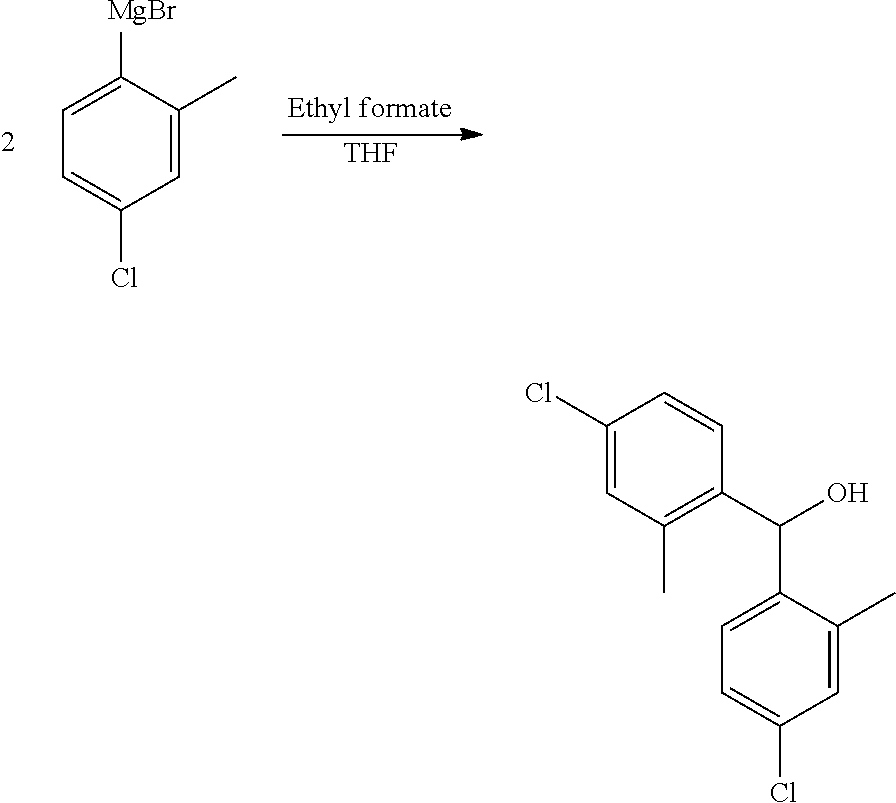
C1=C(C)C([MgBr])=CC=C1Cl.[THF].C1(Cl)=CC(C)=C(C(C2=CC=C(Cl)C=C2C)O)C=C1
